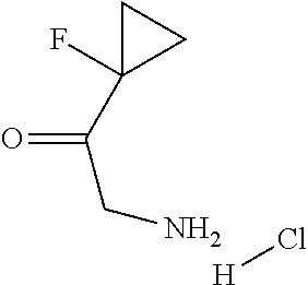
C(=O)(C1(F)CC1)CN.[H]Cl
